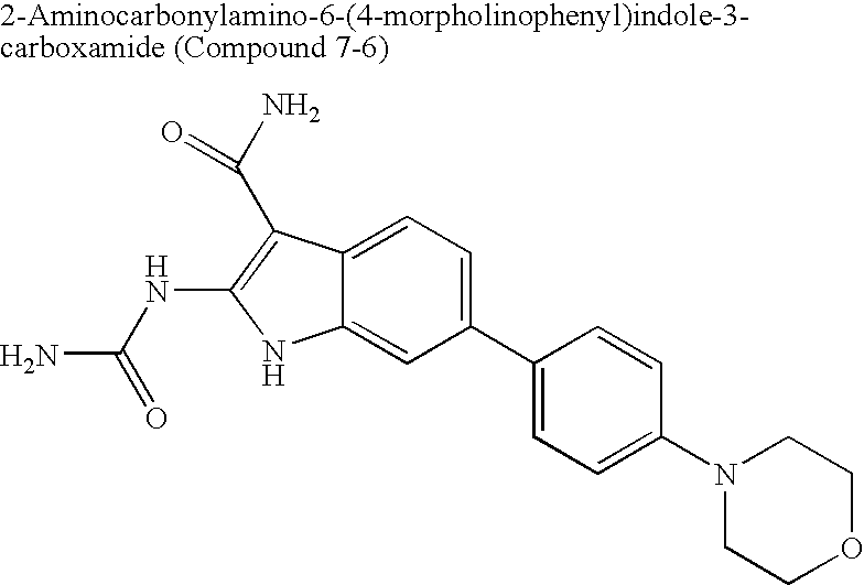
C1(C2=CC=C(N3CCOCC3)C=C2)=CC=C2C(=C1)NC(NC(N)=O)=C2C(N)=O
